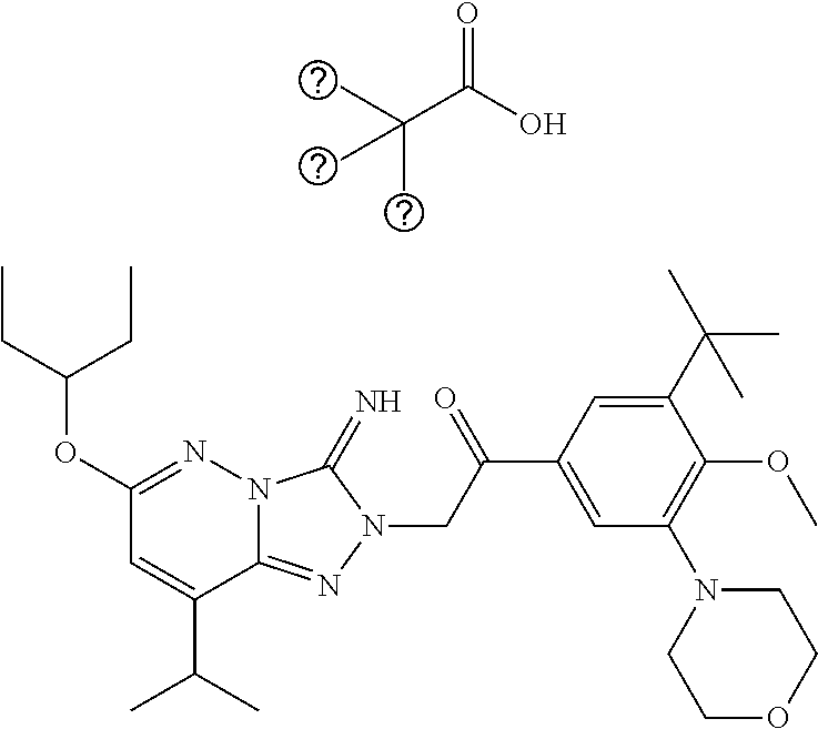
N12C(=NN(CC(C3=CC(N4CCOCC4)=C(OC)C(C(C)(C)C)=C3)=O)C1=N)C(C(C)C)=CC(OC(CC)CC)=N2.C(C(O)=O)(C)(C)C
